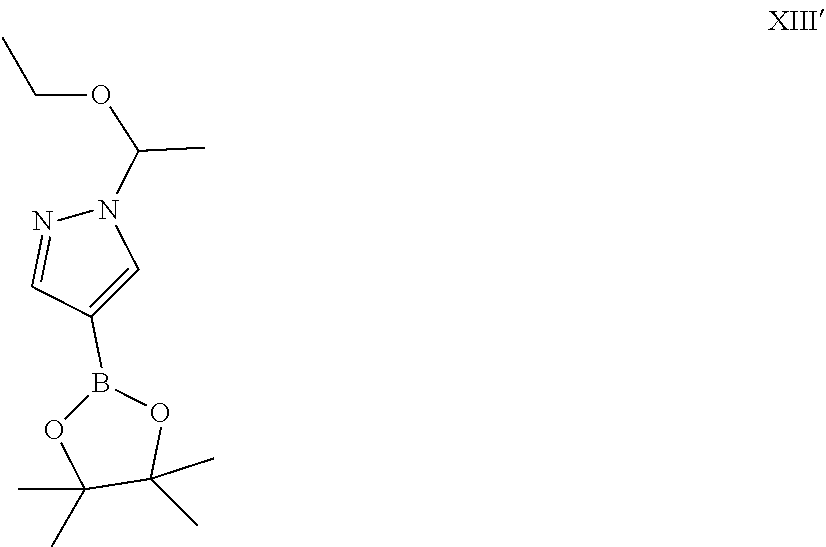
CCOC(N1C=C(B2OC(C)(C)C(C)(C)O2)C=N1)C
